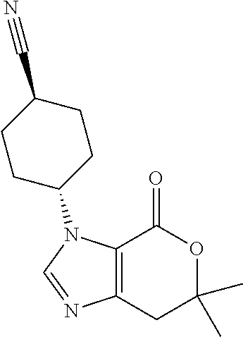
C12=C(CC(C)(C)OC1=O)N=CN2C1CCC(C#N)CC1
